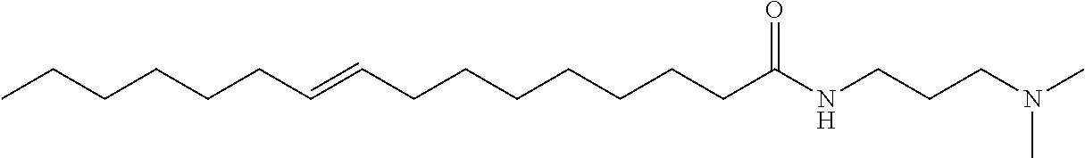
C(CCCCCCC(NCCCN(C)C)=O)C=CCCCCCC
